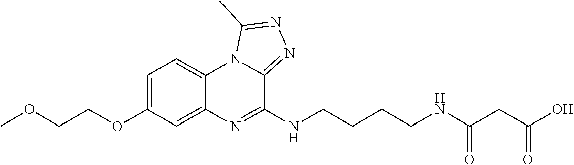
C1=C(OCCOC)C=C2C(=C1)N1C(=NN=C1C)C(NCCCCNC(CC(O)=O)=O)=N2
